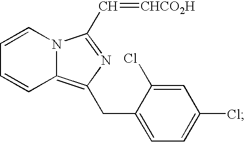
N12C(=C(CC3=CC=C(Cl)C=C3Cl)N=C1C=[CHCO2H])C=CC=C2
